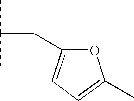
CC(C)CC1=CC=C(C)O1
